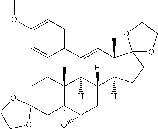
C1C2(CC34C(C)(C1)C1([H])C([H])(CC3O4)C3([H])C(C)(C=C1C1=CC=C(OC)C=C1)C1(CC3)OCCO1)OCCO2
